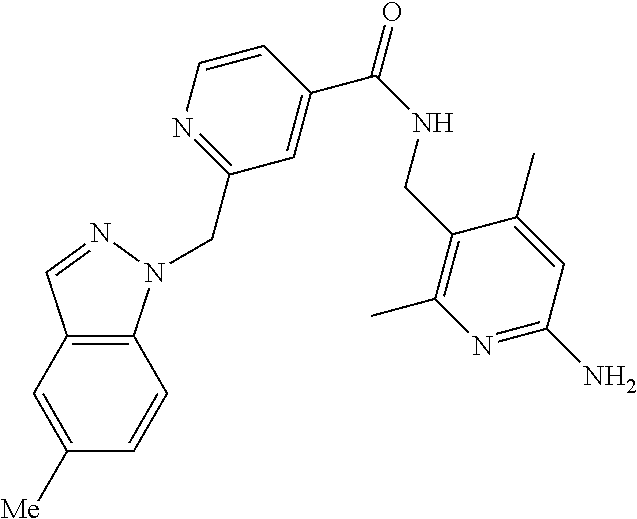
C12=C(N(CC3=NC=CC(C(=O)NCC4=C(C)N=C(N)C=C4C)=C3)N=C1)C=CC([Me])=C2
